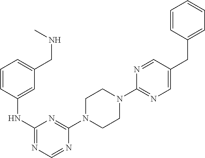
C1(N2CCN(C3=NC(NC4=CC(CNC)=CC=C4)=NC=N3)CC2)=NC=C(CC2=CC=CC=C2)C=N1
